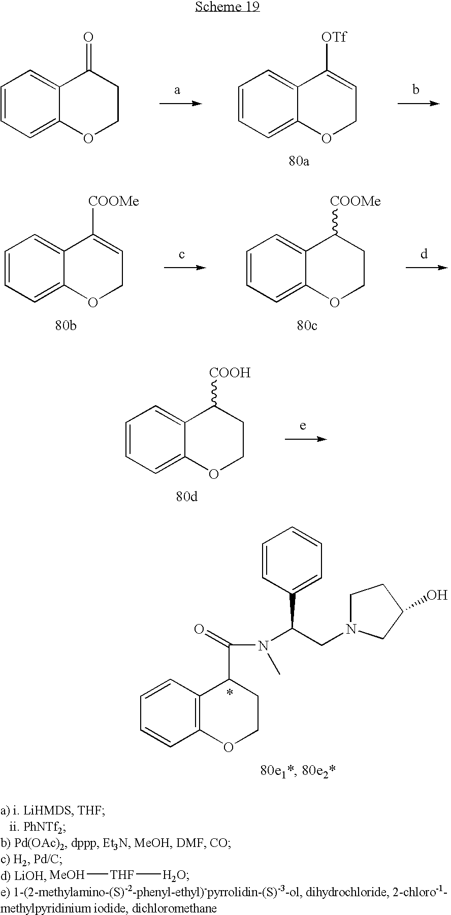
C1=CC=C2C(=C1)C(=O)CCO2.C1=CC=C2C(=C1)C([OTf])=CCO2.C1=CC=C2C(=C1)C([COOMe])=CCO2.C1=CC=C2C(=C1)C([COOMe])CCO2.C1=CC=C2C(=C1)C([COOH])CCO2.C1=CC2=C(C=C1)OCCC2C(=O)N(C(CN1CCC(O)C1)C1=CC=CC=C1)C.[MeOH][THF][H2O]
